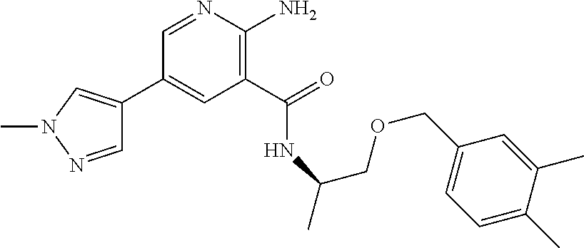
C1(C2=CN(C)N=C2)=CC(C(=O)NC(COCC2=CC=C(C)C(C)=C2)C)=C(N)N=C1
